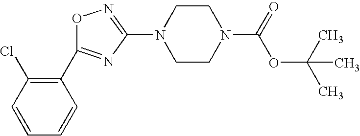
C1(N2CCN(C(=O)OC(C)(C)C)CC2)=NOC(C2=C(Cl)C=CC=C2)=N1
